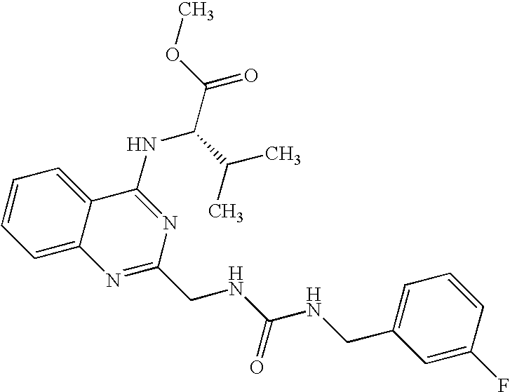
C1=CC=C2C(=C1)C(NC(C(C)C)C(=O)OC)=NC(CNC(NCC1=CC=CC(F)=C1)=O)=N2
